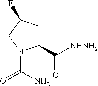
C1(C([NHNH2])=O)CC(F)CN1C(N)=O
